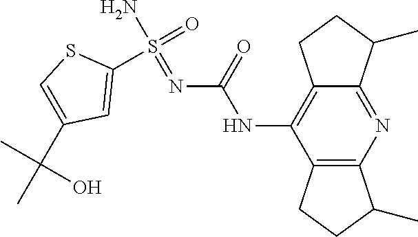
N(C1=C2C(=NC3=C1CCC3C)C(C)CC2)C(N=S(N)(=O)C1=CC(C(C)(C)O)=CS1)=O
